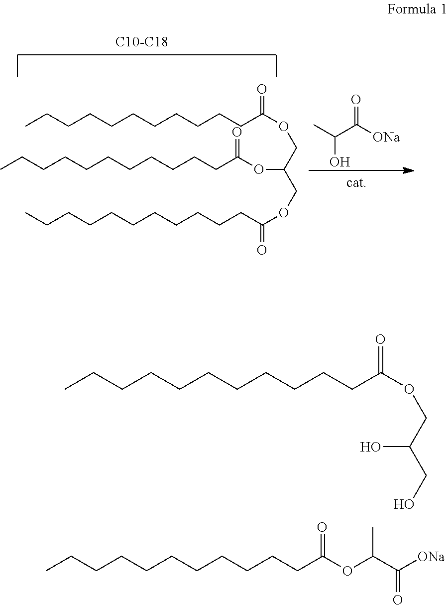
CCCCCCCCCCCC(OCC(O)CO)=O.C(OC(CCCCCCCCCCC)=O)(C([ONa])=O)C.CC(C([ONa])=O)O.CCCCCCCCCCCC(OCC(OC(=O)CCCCCCCCCCC)COC(CCCCCCCCCCC)=O)=O
